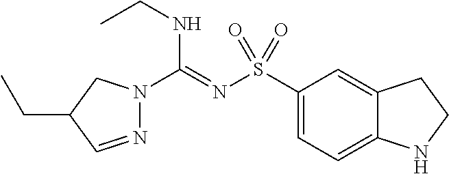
N1=CC(CC)CN1C(=NS(C1=CC=C2C(=C1)CCN2)(=O)=O)NCC
